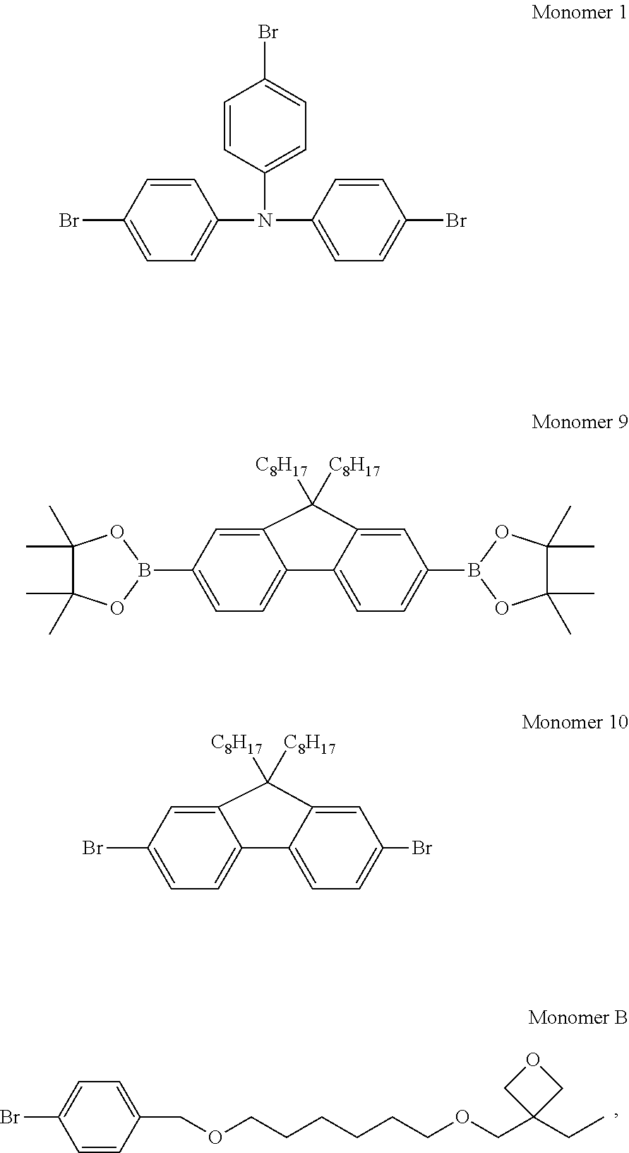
C1=CC(COCCCCCCOCC2(CC)COC2)=CC=C1Br.C1=CC(N(C2=CC=C(Br)C=C2)C2=CC=C(Br)C=C2)=CC=C1Br.C12=CC=C(B3OC(C)(C)C(C)(C)O3)C=C1C([C8H17])([C8H17])C1=CC(B3OC(C)(C)C(C)(C)O3)=CC=C21.C12=CC=C(Br)C=C1C([C8H17])([C8H17])C1=CC(Br)=CC=C21
